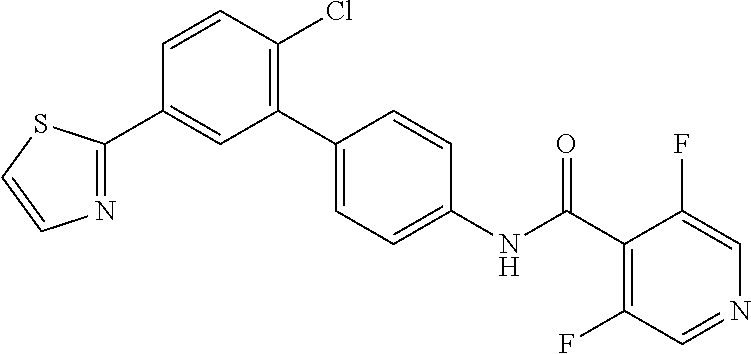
C1=CC(Cl)=C(C2=CC=C(NC(C3=C(F)C=NC=C3F)=O)C=C2)C=C1C1=NC=CS1
